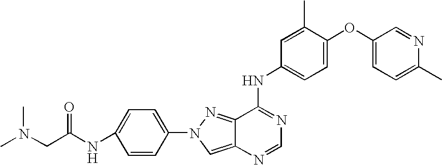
C12=CN(C3=CC=C(NC(CN(C)C)=O)C=C3)N=C1C(NC1=CC=C(OC3=CC=C(C)N=C3)C(C)=C1)=NC=N2
